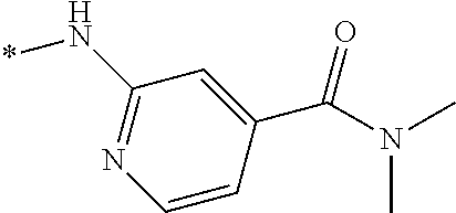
C1(N*)=NC=CC(C(=O)N(C)C)=C1
